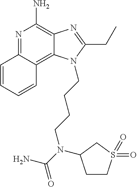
N1=C2C(=C3C(=C1N)N=C(CC)N3CCCCN(C(=O)N)C1CCS(=O)(=O)C1)C=CC=C2
